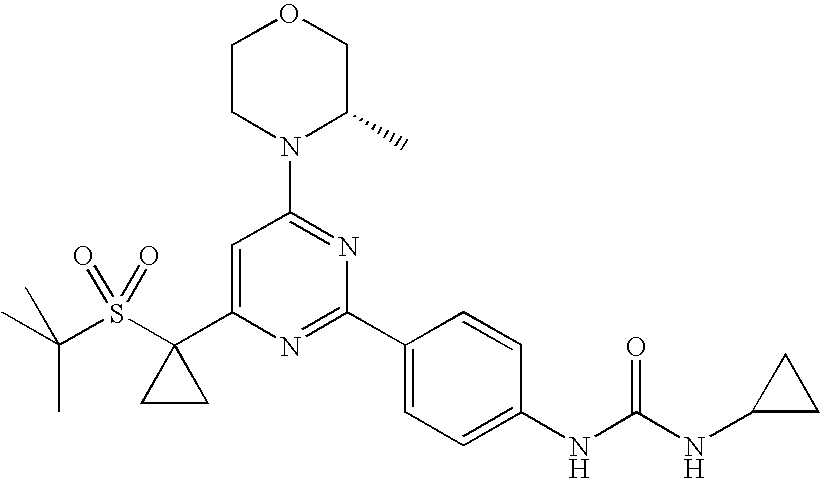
N1(C2=NC(C3=CC=C(NC(NC4CC4)=O)C=C3)=NC(C3(S(C(C)(C)C)(=O)=O)CC3)=C2)C(C)COCC1
